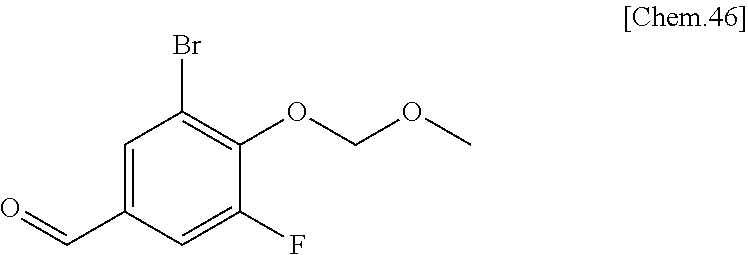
C1=C(C=O)C=C(F)C(OCOC)=C1Br
